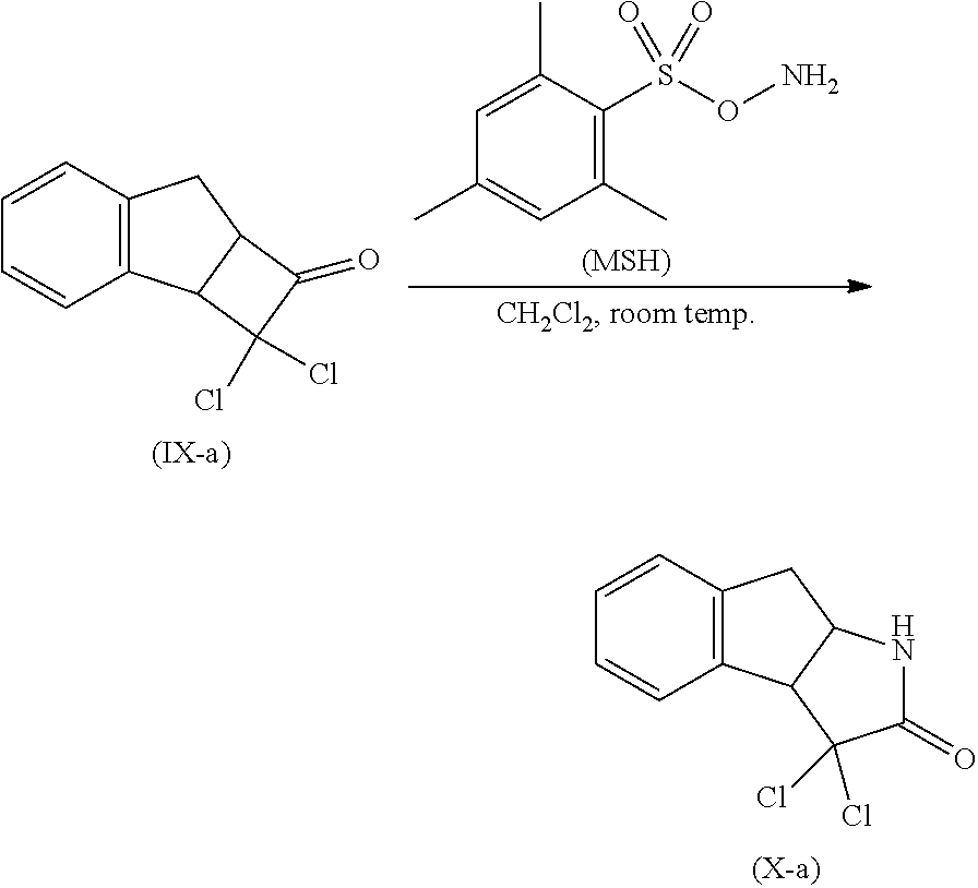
C12=C(C3C(C1)C(=O)C3(Cl)Cl)C=CC=C2.C1(C)=C(S(ON)(=O)=O)C(C)=CC(C)=C1.[(MSH)].C12=C(C3C(C1)NC(=O)C3(Cl)Cl)C=CC=C2
